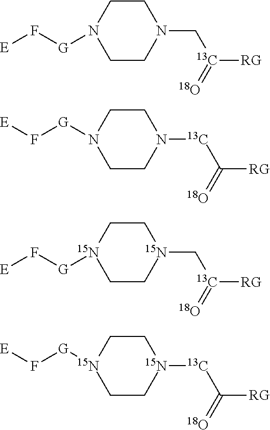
C1CN([G]F[E])CCN1C[13C](=[18O])[RG].C1CN([G]F[E])CCN1[13C]C(=[18O])[RG].C1C[15N]([G]F[E])CC[15N]1C[13C](=[18O])[RG].C1C[15N]([G]F[E])CC[15N]1[13C]C(=[18O])[RG]
